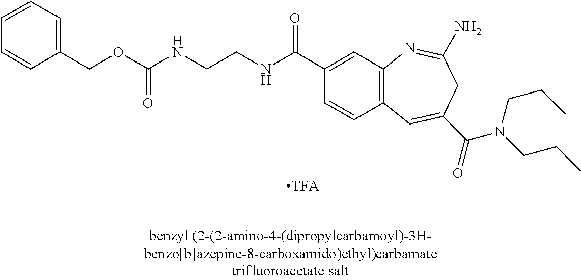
C(NC(C1=CC2=C(C=C1)C=C(C(=O)N(CCC)CCC)CC(N)=N2)=O)CNC(OCC1=CC=CC=C1)=O
